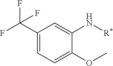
C1(C(F)(F)F)=CC=C(OC)C(N[R*])=C1
